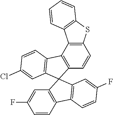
C12=C(SC3=C1C=CC=C3)C=CC1=C2C2=C(C13C1=C(C4=C3C=C(F)C=C4)C=CC(F)=C1)C=C(Cl)C=C2
